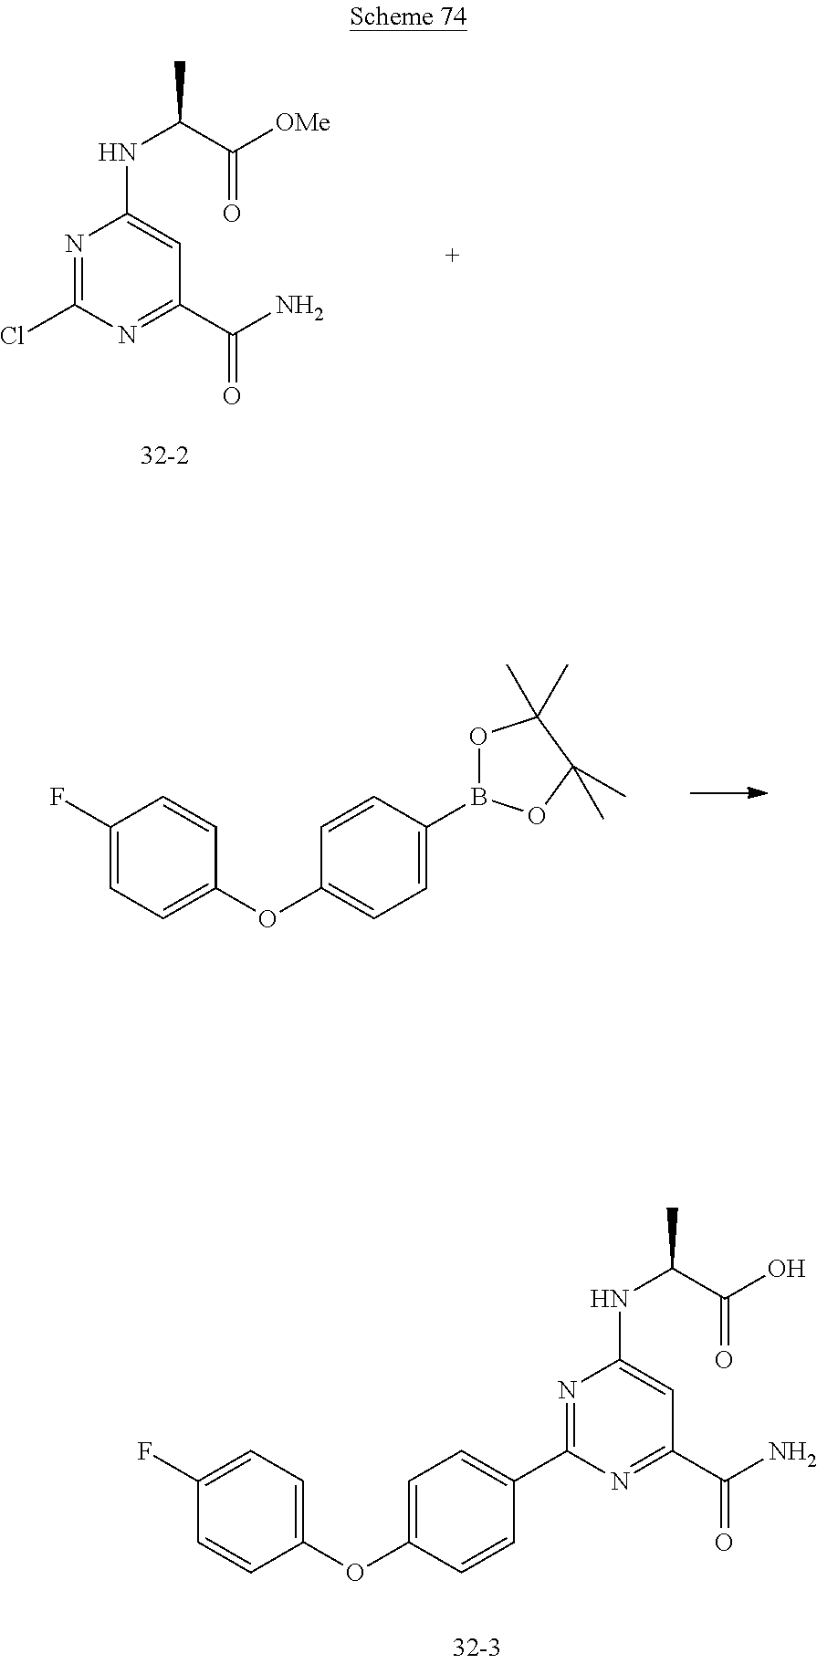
N1=C(Cl)N=C(C(N)=O)C=C1NC(C([OMe])=O)C.C1(F)=CC=C(OC2=CC=C(B3OC(C)(C)C(C)(C)O3)C=C2)C=C1.N1=C(C2=CC=C(OC3=CC=C(F)C=C3)C=C2)N=C(C(N)=O)C=C1NC(C(O)=O)C
